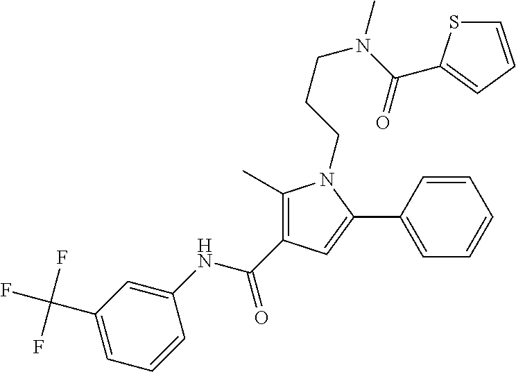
C1(C)=C(C(NC2=CC(C(F)(F)F)=CC=C2)=O)C=C(C2=CC=CC=C2)N1CCCN(C(=O)C1=CC=CS1)C
